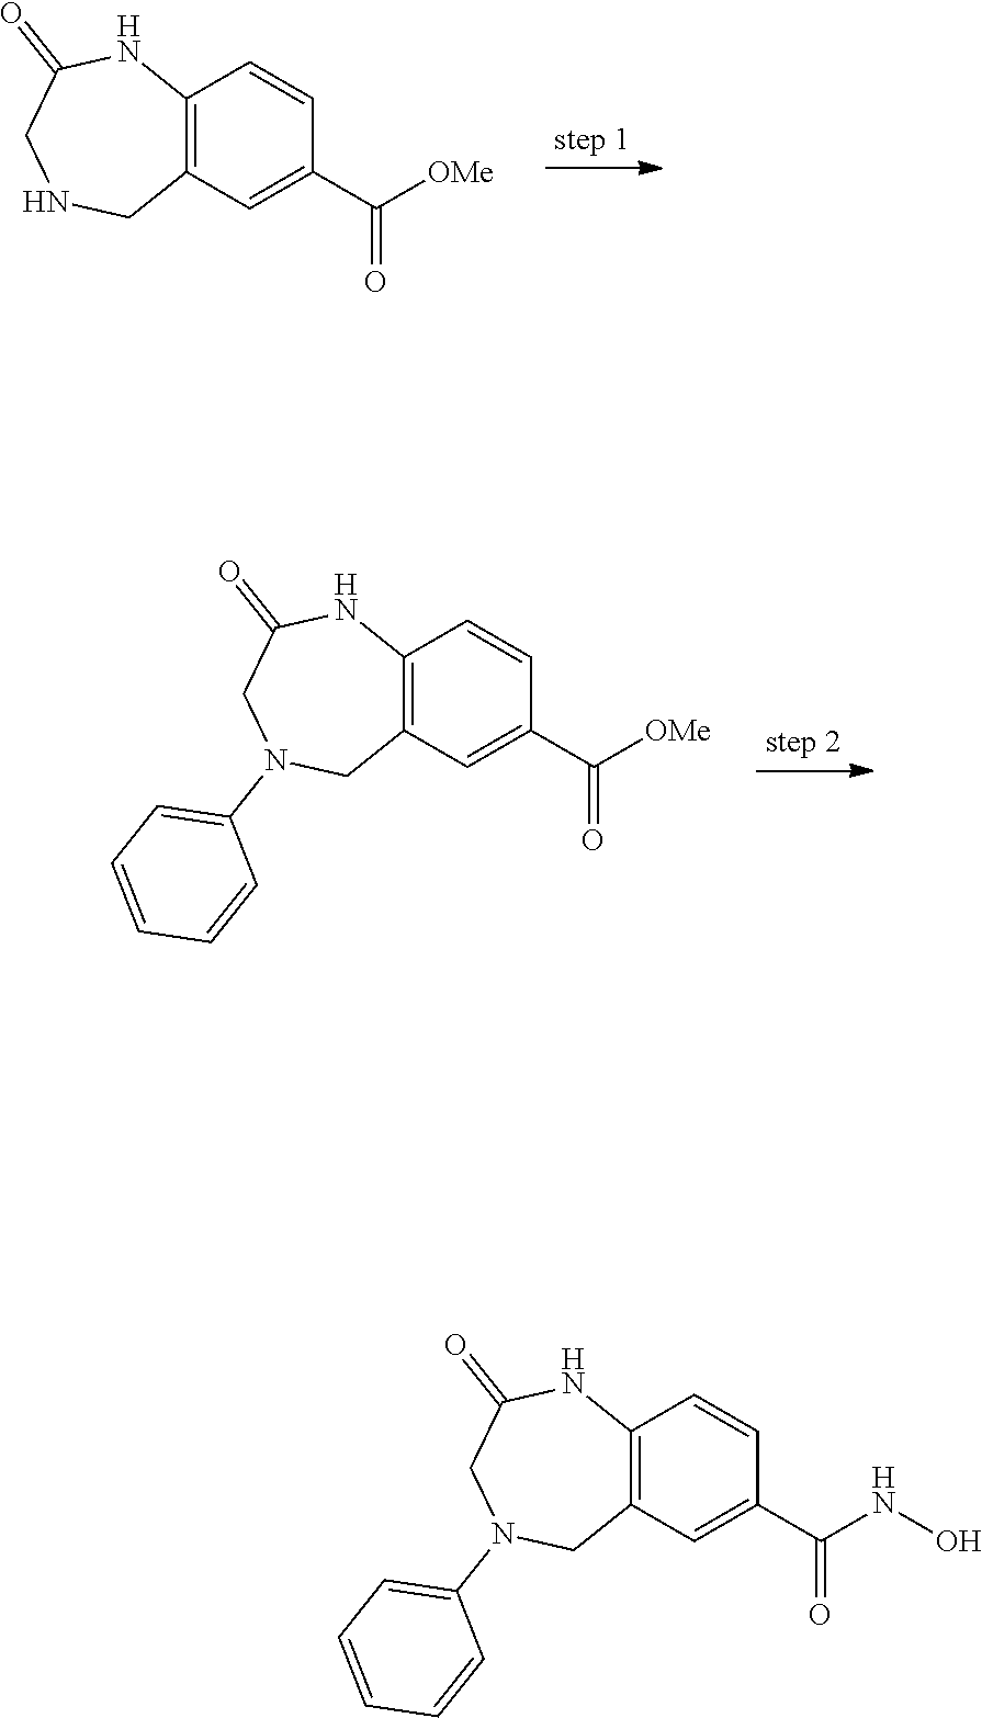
C1=CC(C(=O)[OMe])=CC2=C1NC(=O)CNC2.N1(C2=CC=CC=C2)CC(=O)NC2=C(C=C(C(=O)[OMe])C=C2)C1.C1(N2CC(=O)NC3=C(C=C(C(NO)=O)C=C3)C2)=CC=CC=C1
